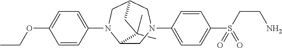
C1(C)(C)C2CN(C3=CC=C(S(CCN)(=O)=O)C=C3)CC(CN2C2=CC=C(OCC)C=C2)C1
